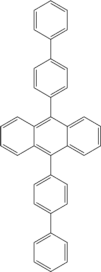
C1=CC=C2C(=C1)C(C1=CC=C(C3=CC=CC=C3)C=C1)=C1C(=C2C2=CC=C(C3=CC=CC=C3)C=C2)C=CC=C1
